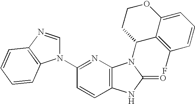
C12=C(N=C(N3C=NC4=C3C=CC=C4)C=C1)N(C1C3=C(F)C=CC=C3OCC1)C(=O)N2
